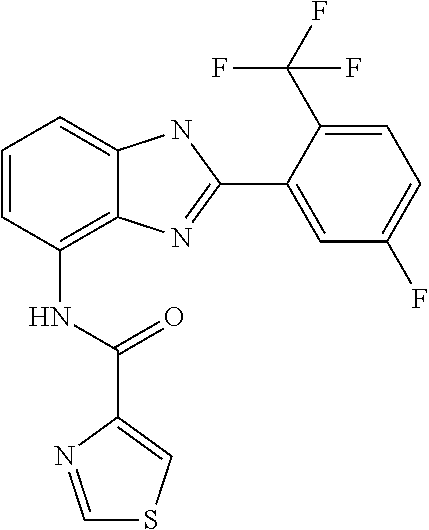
C1=CC(NC(C2=CSC=N2)=O)=C2C(=C1)NC(C1=CC(F)=CC=C1C(F)(F)F)=N2
